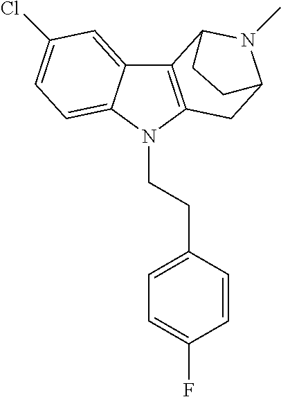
C12=C(N(CCC3=CC=C(F)C=C3)C3=CC=C(Cl)C=C13)CC1N(C)C2CC1
